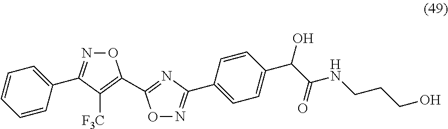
C1=CC=CC(C2=NOC(C3=NC(C4=CC=C(C(C(NCCCO)=O)O)C=C4)=NO3)=C2[F3C])=C1
